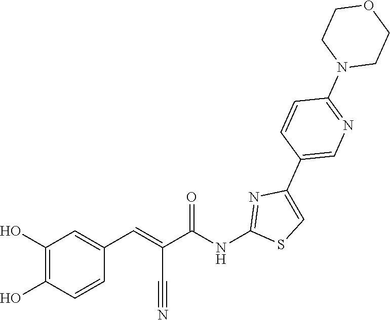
C1CN(C2=NC=C(C3=CSC(NC(C(=CC4=CC(O)=C(O)C=C4)C#N)=O)=N3)C=C2)CCO1
